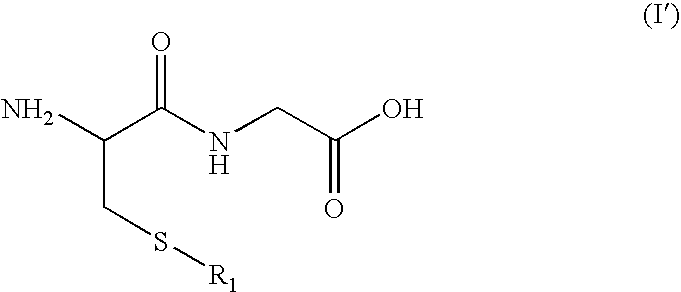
C(CS[R1])(C(NCC(O)=O)=O)N
